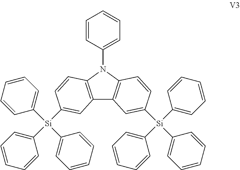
C1=CC=CC=C1[Si](C1=CC=CC=C1)(C1=CC=CC=C1)C1=CC2=C(N(C3=CC=CC=C3)C3=C2C=C([Si](C2=CC=CC=C2)(C2=CC=CC=C2)C2=CC=CC=C2)C=C3)C=C1
